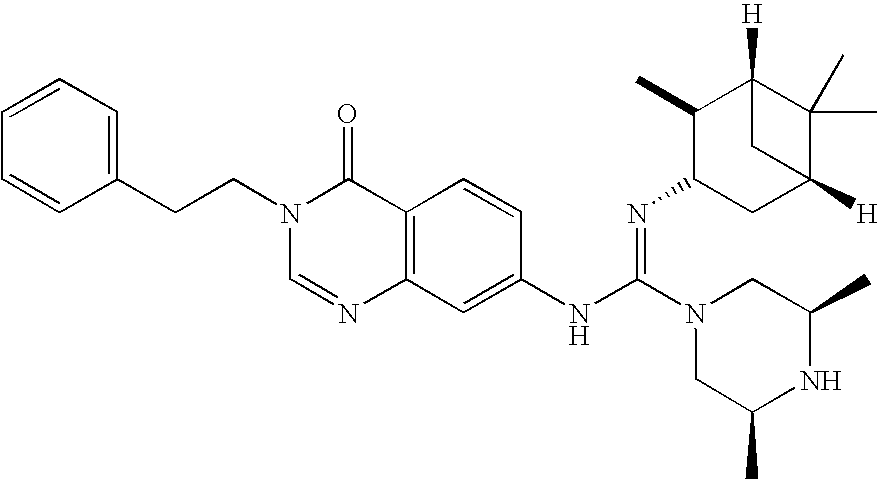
C1=CC=C(CCN2C=NC3=C(C2=O)C=CC(NC(=NC2CC4([H])C(C)(C)C([H])(C2C)C4)N2CC(C)NC(C)C2)=C3)C=C1
